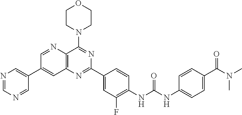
C1=NC2=C(C=C1C1=CN=CN=C1)N=C(C1=CC(F)=C(NC(NC3=CC=C(C(N(C)C)=O)C=C3)=O)C=C1)N=C2N1CCOCC1
